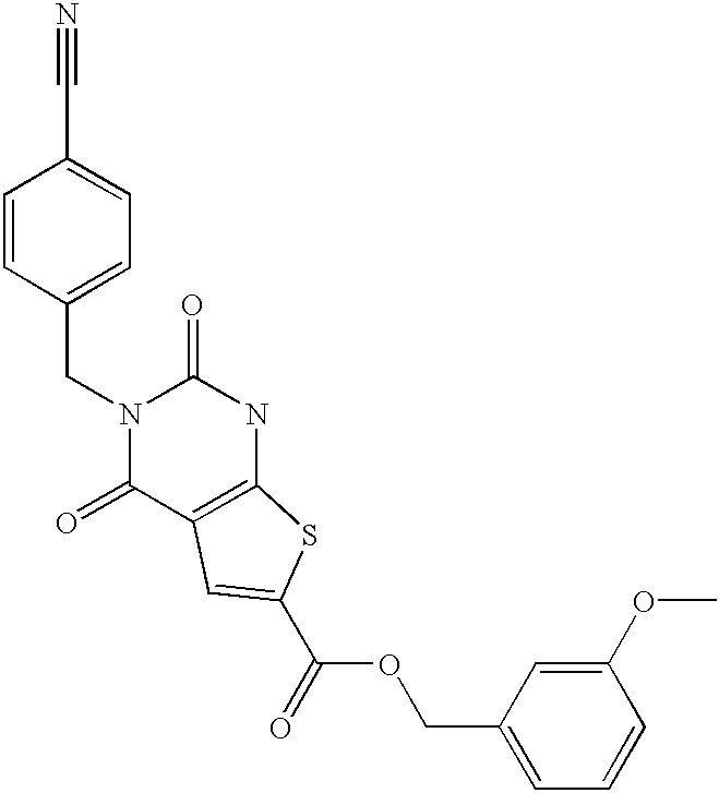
N1(CC2=CC=C(C#N)C=C2)C(=O)C2=C(NC1=O)SC(C(OCC1=CC=CC(OC)=C1)=O)=C2
